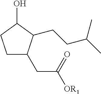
C1CC(O)C(CCC(C)C)C1CC([OR1])=O
